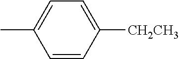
C1(C)=CC=C([CH2CH3])C=C1
